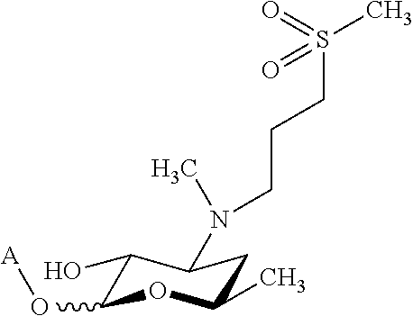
C1(O)C(O[A])OC(C)CC1N(CCCS(C)(=O)=O)C
